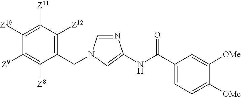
C1(CN2C=NC(NC(C3=CC=C([OMe])C([OMe])=C3)=O)=C2)=C([Z12])C([Z11])=C([Z10])C([Z9])=C1[Z8]
